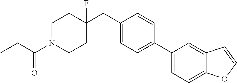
C1N(C(CC)=O)CCC(CC2=CC=C(C3=CC=C4C(=C3)C=CO4)C=C2)(F)C1
